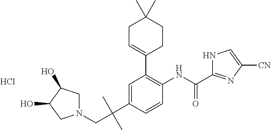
C1=C(C(C)(C)CN2CC(O)C(O)C2)C=CC(NC(C2=NC([CN])=CN2)=O)=C1C1=CCC(C)(C)CC1.Cl
